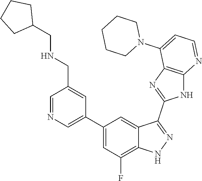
C1=NC=C(C2=CC(F)=C3C(=C2)C(C2=NC4=C(N2)N=CC=C4N2CCCCC2)=NN3)C=C1CNCC1CCCC1
